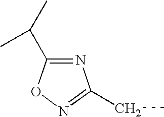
N1=C(C(C)C)ON=C1CC
